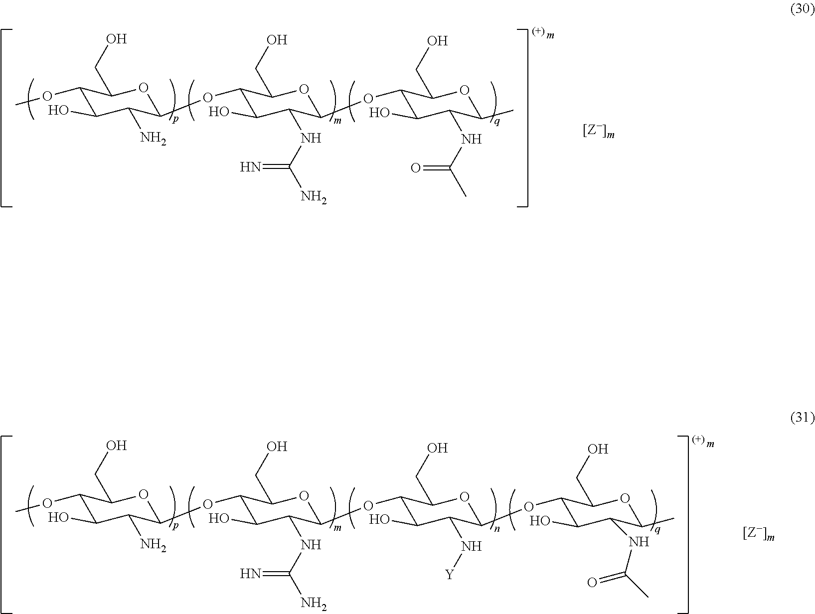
C1(OC)C(O)C(N)C(OC2C(O)C(NC(N)=N)C(OC3C(O)C(NC(C)=O)C(C)OC3CO)OC2CO)OC1CO.C1(OC)C(O)C(N)C(OC2C(O)C(NC(N)=N)C(OC3C(O)C(N[Y])C(OC4C(O)C(NC(C)=O)C(C)OC4CO)OC3CO)OC2CO)OC1CO
